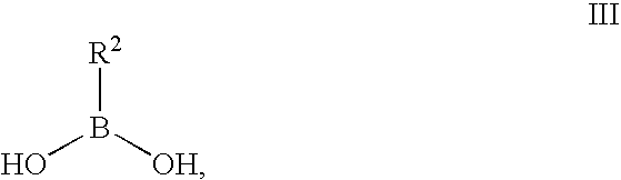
[R2]B([OH])O
